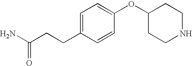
C1=C(CCC(N)=O)C=CC(OC2CCNCC2)=C1
